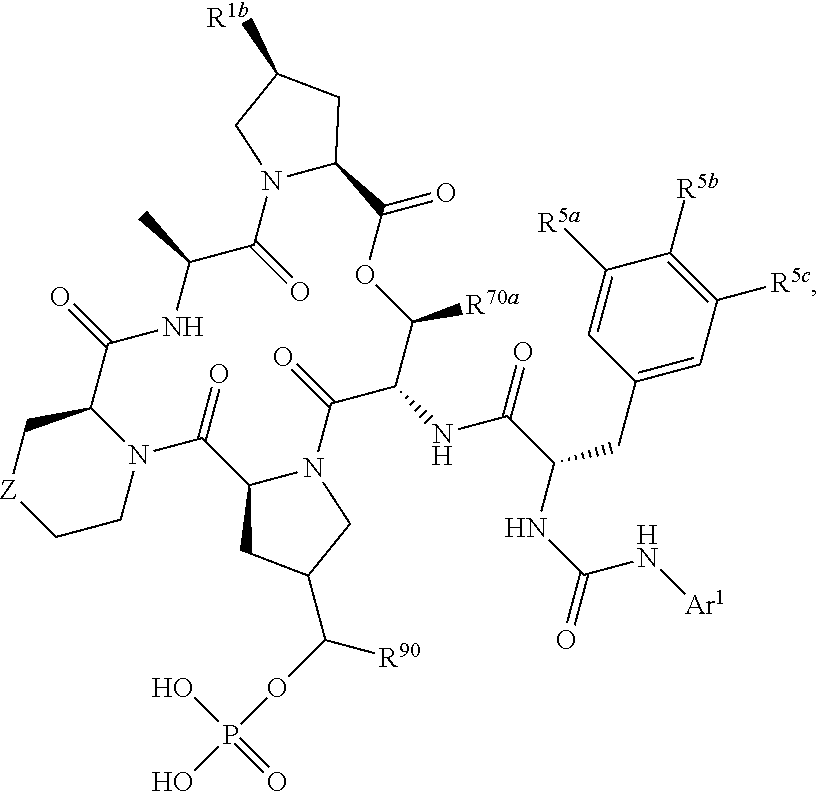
C1([R5a])=CC(CC(C(NC2C([R70a])OC(=O)C3N(C(=O)C(C)NC(=O)C4N(C(=O)C5N(C2=O)CC(C(OP(O)(=O)O)[R90])C5)CC[Z]C4)CC([R1b])C3)=O)NC(N[Ar1])=O)=CC([R5c])=C1[R5b]
